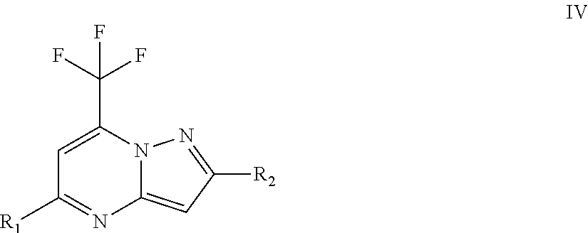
C1=C(C(F)(F)F)N2C(=CC([R2])=N2)N=C1[R1]
